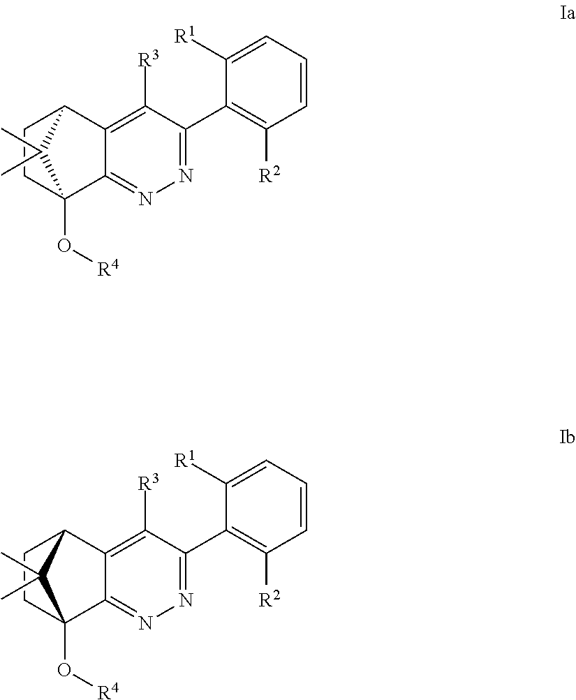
C1=C([R1])C(C2=NN=C3C(=C2[R3])C2CCC3(O[R4])C2(C)C)=C([R2])C=C1.C1=C([R1])C(C2=NN=C3C(=C2[R3])C2CCC3(O[R4])C2(C)C)=C([R2])C=C1
